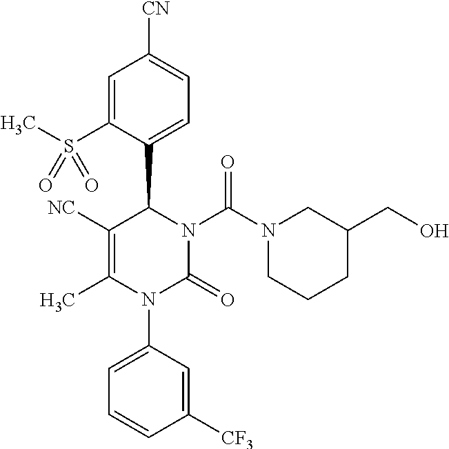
C1=C(S(C)(=O)=O)C(C2N(C(N3CCCC(CO)C3)=O)C(=O)N(C3=CC=CC([CF3])=C3)C(C)=C2[NC])=CC=C1[CN]
